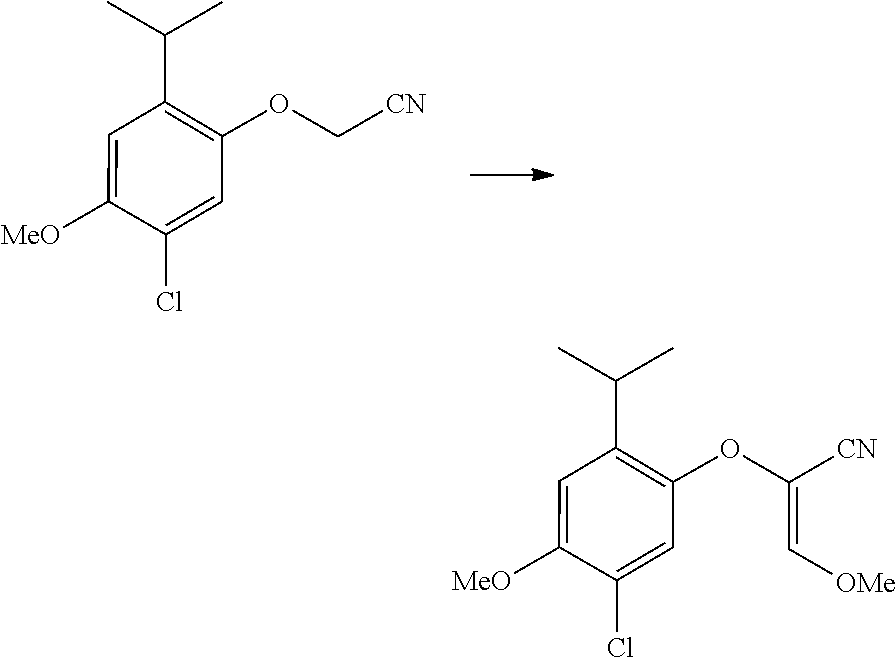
C1(Cl)=CC(OC[CN])=C(C(C)C)C=C1[MeO].C1(Cl)=CC(OC([CN])=C[OMe])=C(C(C)C)C=C1[MeO]
